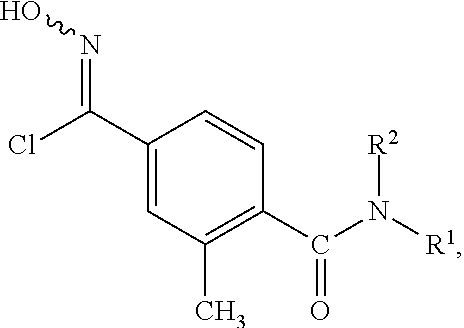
C(C1=CC(C)=C(C(N([R1])[R2])=O)C=C1)(Cl)=NO
